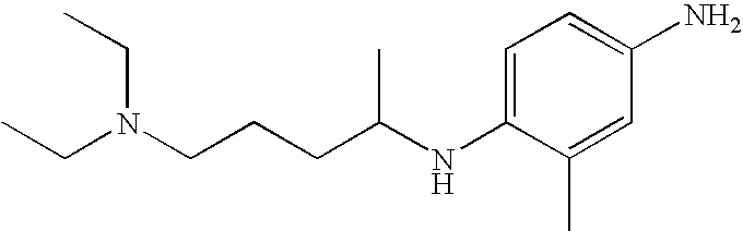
CCN(CCCC(NC1=CC=C(N)C=C1C)C)CC
